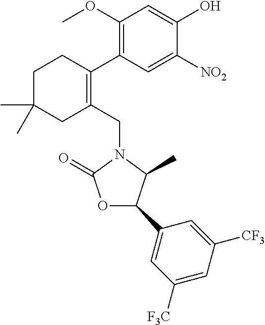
C1C(C)(C)CC(CN2C(=O)OC(C3=CC([F3C])=CC([CF3])=C3)C2C)=C(C2=C(OC)C=C(O)C([NO2])=C2)C1
